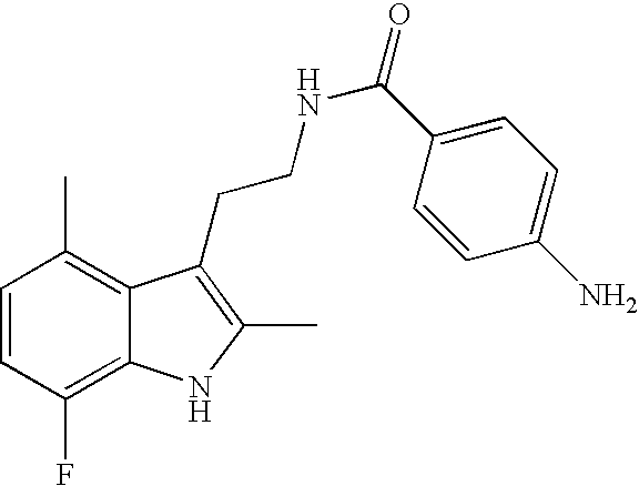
C1=CC(F)=C2C(=C1C)C(CCNC(=O)C1=CC=C(N)C=C1)=C(C)N2
